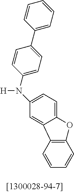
C1(N([H])C2=CC=C3C(=C2)C2=C(C=CC=C2)O3)=CC=C(C2=CC=CC=C2)C=C1
